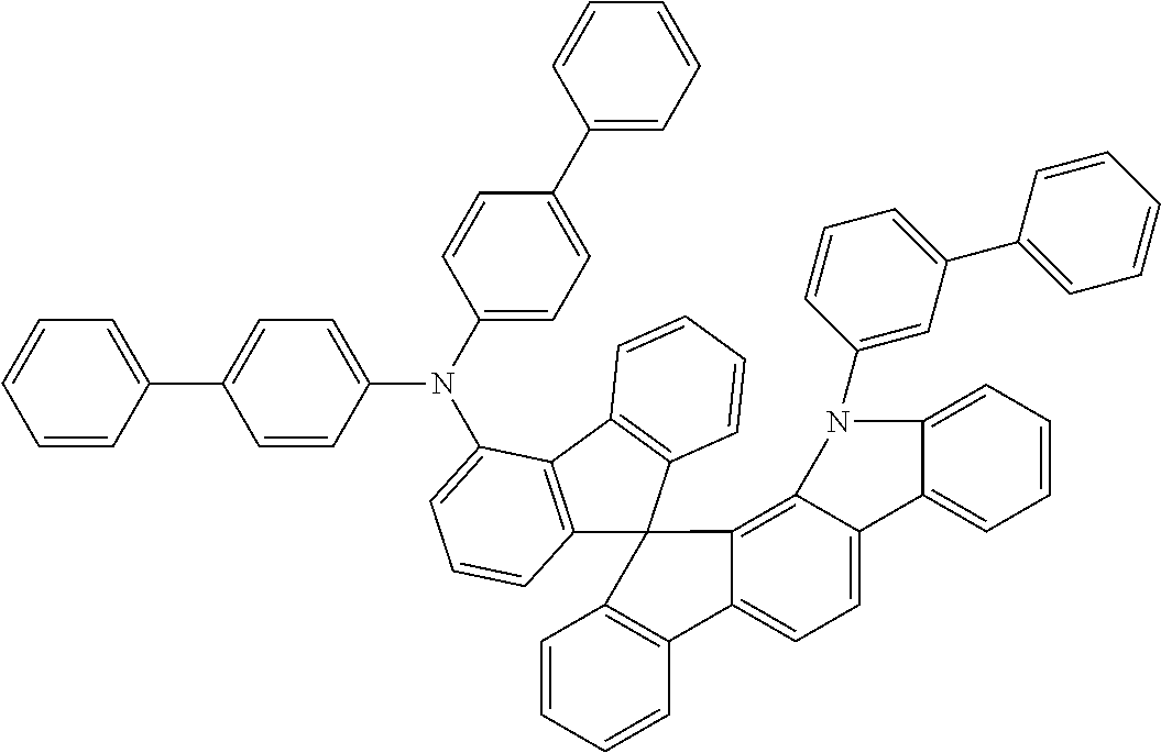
C1=CC=CC2=C1C1(C3=C4C(=CC=C23)C2=CC=CC=C2N4C2=CC(C3=CC=CC=C3)=CC=C2)C2=C(C3=C1C=CC=C3)C(N(C1=CC=C(C3=CC=CC=C3)C=C1)C1=CC=C(C3=CC=CC=C3)C=C1)=CC=C2
